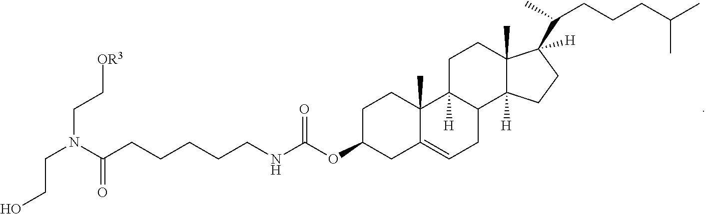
N(C(CCCCCNC(OC1CC2=CCC3C([H])(C2(C)CC1)CCC1(C)C3([H])CCC1([H])C(C)CCCC(C)C)=O)=O)(CCO)CC[OR3]
